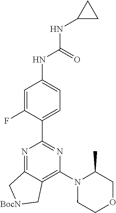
C1(C2=NC(N3CCOCC3C)=C3C(=N2)C[BocN]C3)=CC=C(NC(NC2CC2)=O)C=C1F
